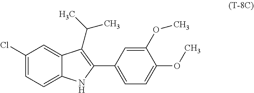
C1(Cl)=CC=C2C(=C1)C(C(C)C)=C(C1=CC=C(OC)C(OC)=C1)N2
